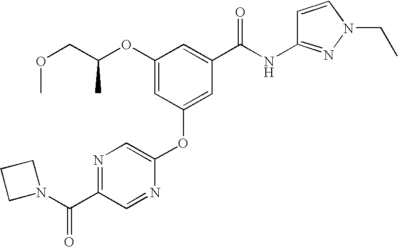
O(CC(OC1=CC(OC2=CN=C(C(N3CCC3)=O)C=N2)=CC(C(NC2=NN(CC)C=C2)=O)=C1)C)C
